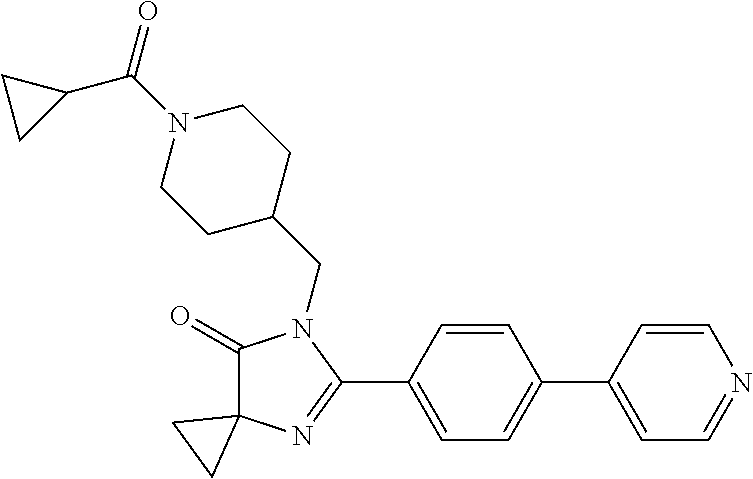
C1(=O)C2(N=C(C3=CC=C(C4=CC=NC=C4)C=C3)N1CC1CCN(C(=O)C3CC3)CC1)CC2
